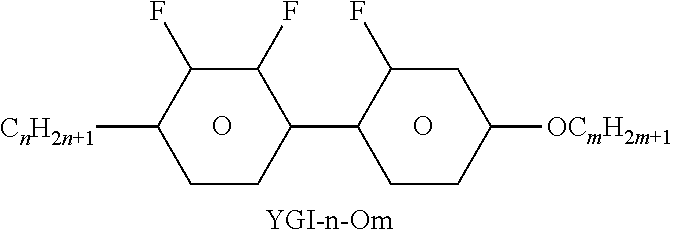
[YGI-n-Om].O.O.[CnH2n+1]C1C(F)C(F)C(C2C(F)CC([OCmH2m+1])CC2)CC1
